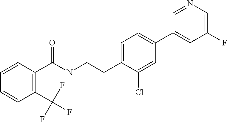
C1=C(C2=CC=C(CCNC(C3=C(C(F)(F)F)C=CC=C3)=O)C(Cl)=C2)C=NC=C1F
